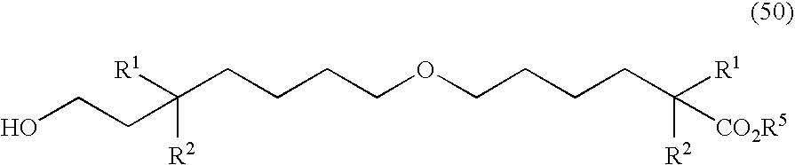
[R1]C(CCCCOCCCCC([R1])([R2])[CO2R5])([R2])CCO
